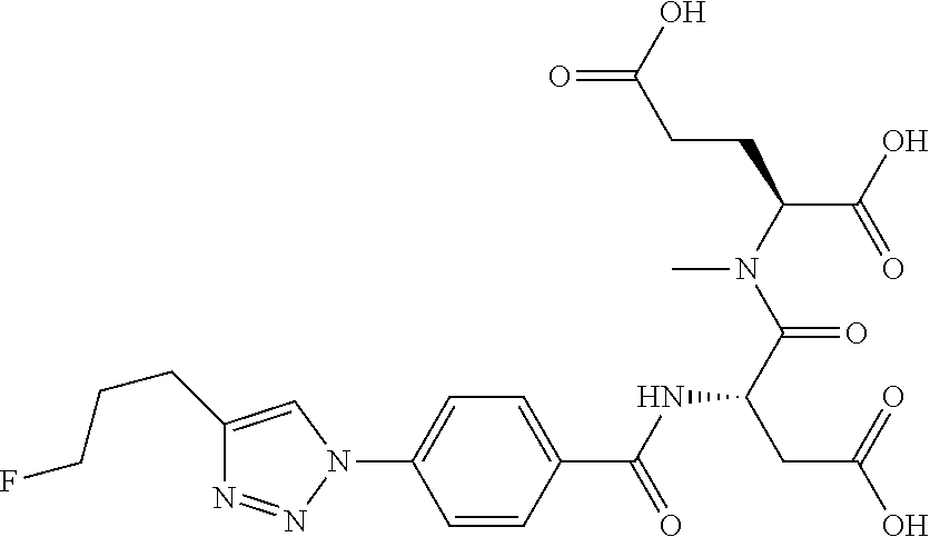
OC(CCC(C(O)=O)N(C(C(CC(O)=O)NC(C1=CC=C(N2C=C(CCCF)N=N2)C=C1)=O)=O)C)=O
